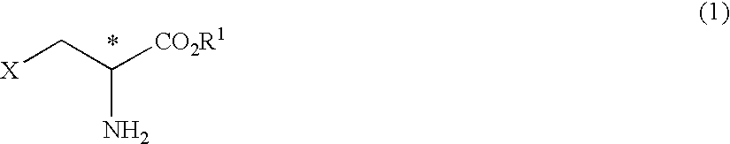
[X]CC([CO2R1])N
